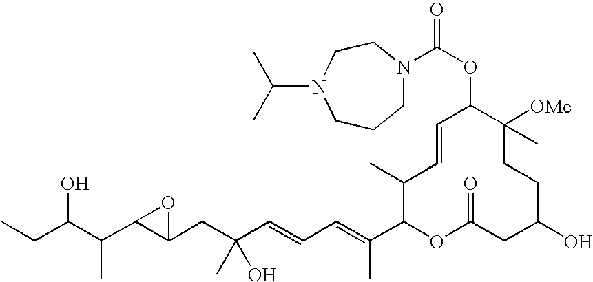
CCC(C(C1C(CC(C=CC=C(C2OC(=O)CC(O)CCC([OMe])(C)C(OC(=O)N3CCCN(C(C)C)CC3)C=CC2C)C)(O)C)O1)C)O
